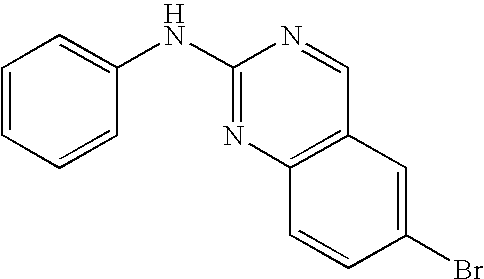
C1(NC2=NC3=C(C=N2)C=C(Br)C=C3)=CC=CC=C1
